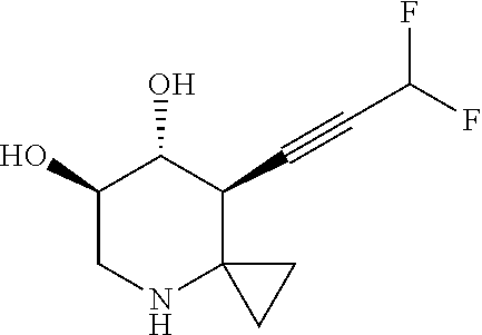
C1(O)CNC2(C(C#CC(F)F)C1O)CC2
